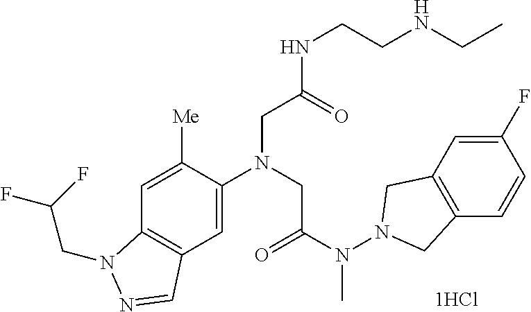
C12=C(C=C(N(CC(N(N3CC4=C(C3)C=C(F)C=C4)C)=O)CC(NCCNCC)=O)C([Me])=C1)C=NN2CC(F)F
